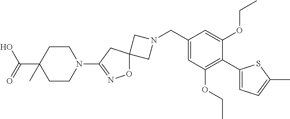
C1N(CC2=CC(OCC)=C(C3=CC=C(C)S3)C(OCC)=C2)CC12ON=C(N1CCC(C(O)=O)(C)CC1)C2
